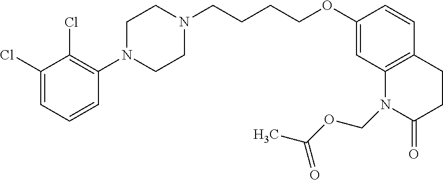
C1(Cl)=CC=CC(N2CCN(CCCCOC3=CC4=C(C=C3)CCC(=O)N4COC(=O)C)CC2)=C1Cl
